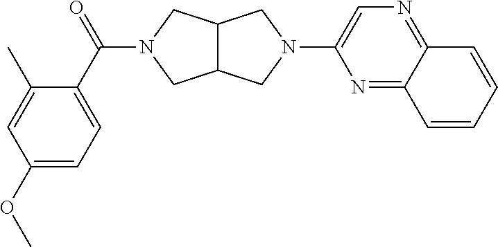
C12C(CN(C(C3=CC=C(OC)C=C3C)=O)C1)CN(C1=CN=C3C(=N1)C=CC=C3)C2
